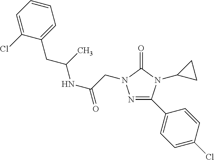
C(=O)(CN1N=C(C2=CC=C(Cl)C=C2)N(C2CC2)C1=O)NC(CC1=CC=CC=C1Cl)C
